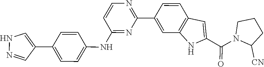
C1([CN])CCCN1C(C1=CC2=C(C=C(C3=NC=CC(NC4=CC=C(C5=CNN=C5)C=C4)=N3)C=C2)N1)=O
